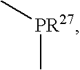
[PR27](C)C
